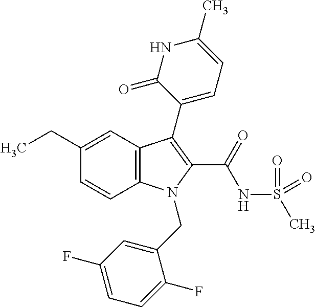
C1(CC)=CC2=C(C=C1)N(CC1=CC(F)=CC=C1F)C(C(NS(C)(=O)=O)=O)=C2C1=CC=C(C)NC1=O
